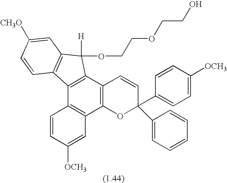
C12=C(C3=C(C4=C1C=CC([OCH3])=C4)OC(C1=CC=C([OCH3])C=C1)(C1=CC=CC=C1)C=C3)C([H])(OCCOCCO)C1=C2C=CC([CH3O])=C1
